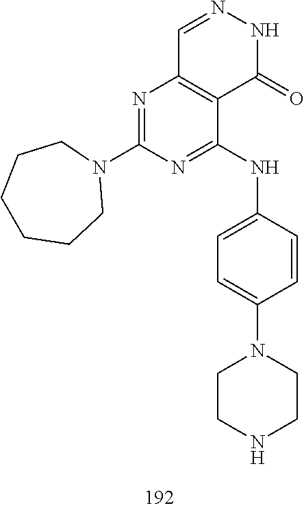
C1=NNC(=O)C2=C1N=C(N1CCCCCC1)N=C2NC1=CC=C(N2CCNCC2)C=C1
